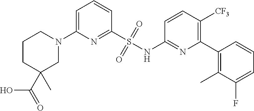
C1CC(C(O)=O)(C)CN(C2=CC=CC(S(NC3=NC(C4=C(C)C(F)=CC=C4)=C([CF3])C=C3)(=O)=O)=N2)C1
